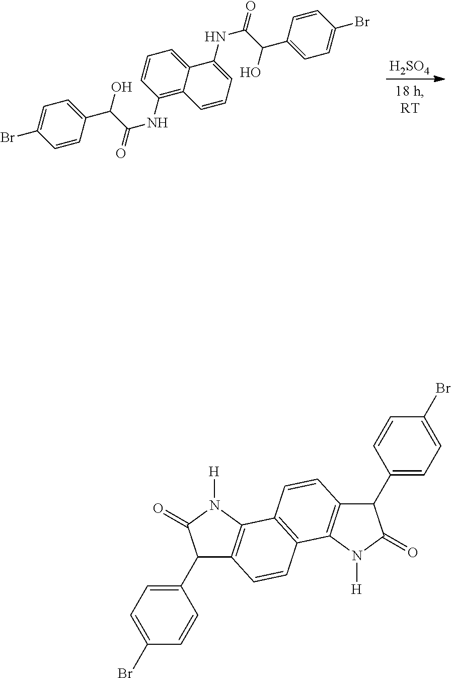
[H2SO4].C1=CC(NC(C(C2=CC=C(Br)C=C2)O)=O)=C2C(=C1)C(NC(C(C1=CC=C(Br)C=C1)O)=O)=CC=C2.C12=C(C3=C(C=C1)C(C1=CC=C(Br)C=C1)C(=O)N3[H])C=CC1=C2N([H])C(=O)C1C1=CC=C(Br)C=C1
